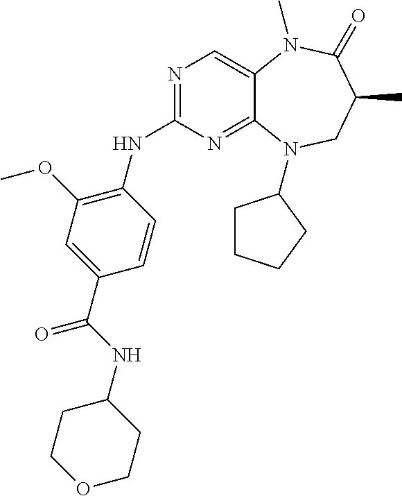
N1=C(NC2=C(OC)C=C(C(NC3CCOCC3)=O)C=C2)N=C2C(=C1)N(C)C(=O)C(C)CN2C1CCCC1
